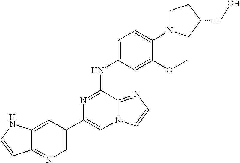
C1(C2=CN=C3C(=C2)NC=C3)=CN2C(=NC=C2)C(NC2=CC=C(N3CCC(CO)C3)C(OC)=C2)=N1
